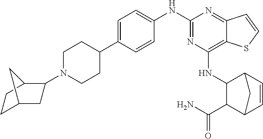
C1=C(C2CCN(C3CC4CCC3C4)CC2)C=CC(NC2=NC(NC3C(C(N)=O)C4C=CC3C4)=C3C(=N2)C=CS3)=C1
